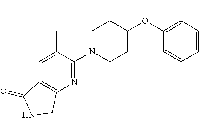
C1=CC(C)=C(OC2CCN(C3=NC4=C(C=C3C)C(=O)NC4)CC2)C=C1
